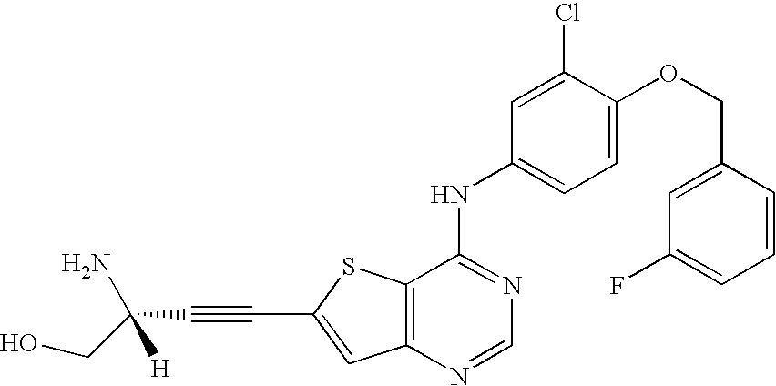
C12=C(SC(C#CC(N)([H])CO)=C1)C(NC1=CC=C(OCC3=CC(F)=CC=C3)C(Cl)=C1)=NC=N2
